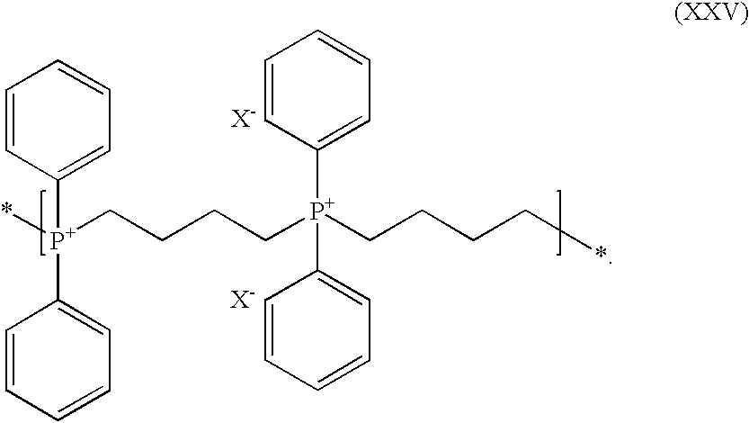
*[P+](CCCC[P+](CCCC*)(C1=CC=CC=C1)C1=CC=CC=C1)(C1=CC=CC=C1)C1=CC=CC=C1.[X-].[X-]
